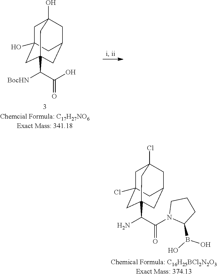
C1C2(Cl)CC3(C(N)C(=O)N4C(B(O)O)CCC4)CC(CC1(Cl)C3)C2.C1C2(O)CC3(C([BocHN])C(=O)O)CC(CC1(O)C3)C2
